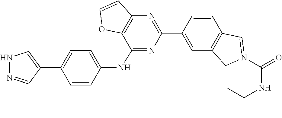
O=C(N1=CC2=C(C=C(C3=NC4=C(C(NC5=CC=C(C6=CNN=C6)C=C5)=N3)OC=C4)C=C2)C1)NC(C)C
